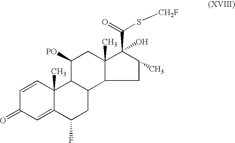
C1=CC2(C)C(=CC1=O)C(F)CC1C2C([PO])CC2(C)C(C(S[CH2F])=O)(O)C(C)CC12
